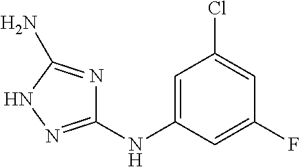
C1(NC2=CC(Cl)=CC(F)=C2)=NNC(N)=N1
